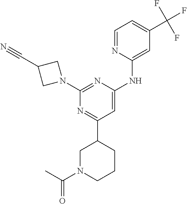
C1(C2=NC(N3CC(C#N)C3)=NC(NC3=CC(C(F)(F)F)=CC=N3)=C2)CN(C(C)=O)CCC1
